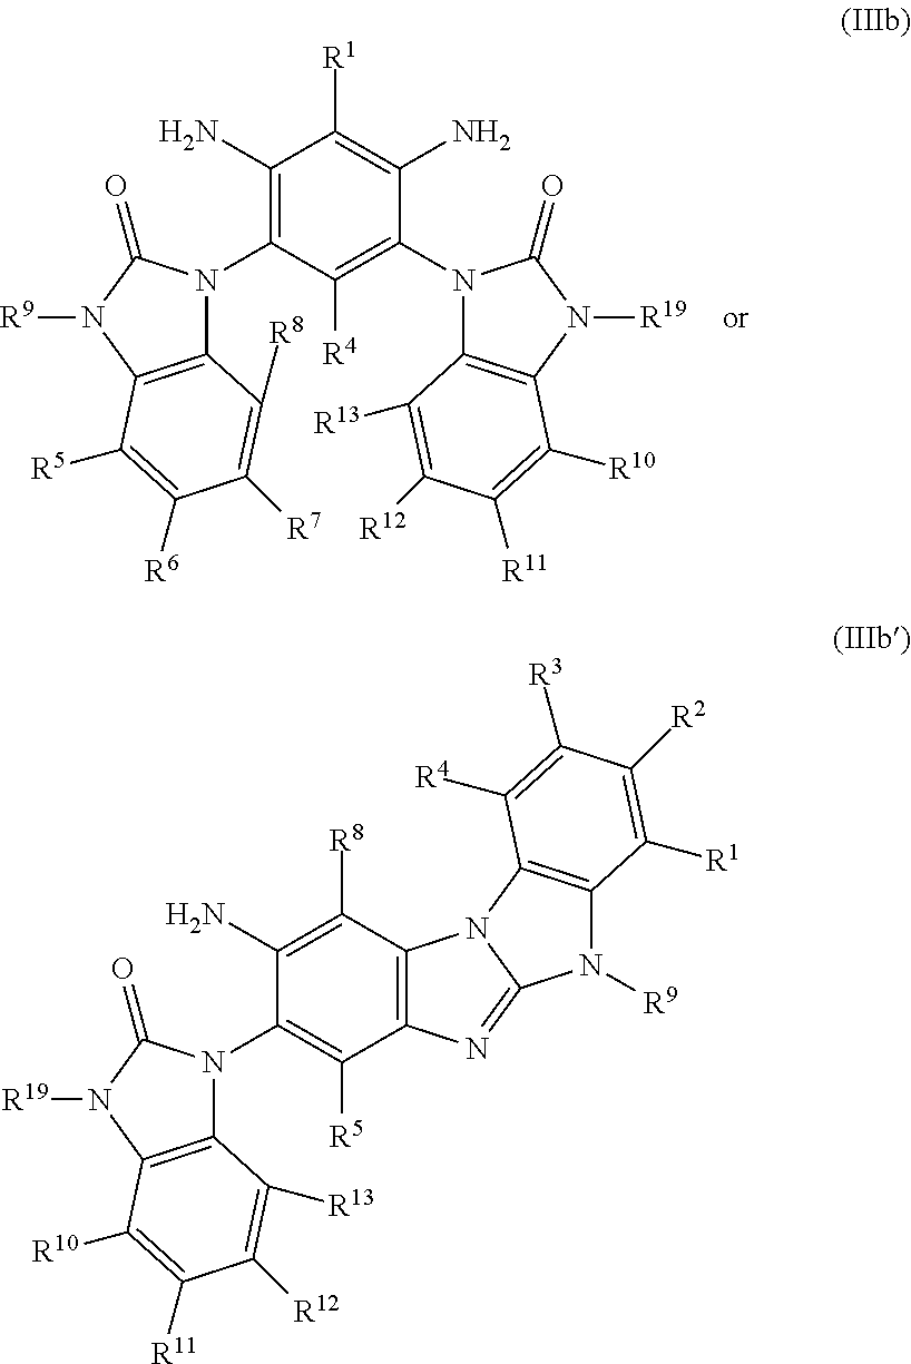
C1(N)=C(N2C3=C(N([R9])C2=O)C([R5])=C([R6])C([R7])=C3[R8])C([R4])=C(N2C3=C(N([R19])C2=O)C([R10])=C([R11])C([R12])=C3[R13])C(N)=C1[R1].C12=C(C([R8])=C(N)C(N3C4=C(N([R19])C3=O)C([R10])=C([R11])C([R12])=C4[R13])=C1[R5])N1C(=N2)N([R9])C2=C1C([R4])=C([R3])C([R2])=C2[R1]
